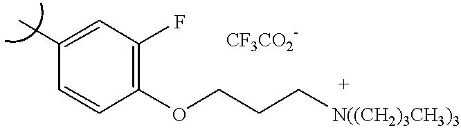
C1(C)=CC(F)=C(OCCC[N((CH2)3CH3)3])C=C1
